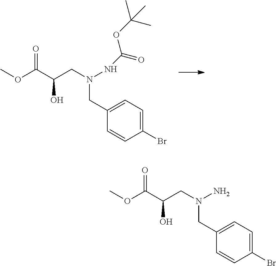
BrC1=CC=C(CN(CC(C(OC)=O)O)NC(=O)OC(C)(C)C)C=C1.BrC1=CC=C(CN(CC(C(OC)=O)O)N)C=C1
